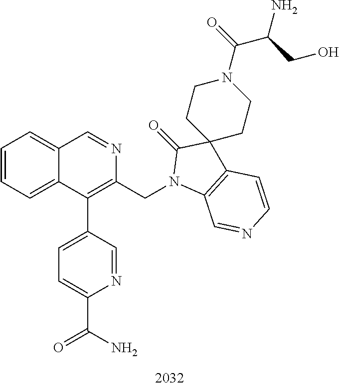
C1=CC=C2C(=C1)C=NC(CN1C3=C(C=CN=C3)C3(C1=O)CCN(C(=O)C(CO)N)CC3)=C2C1=CC=C(C(N)=O)N=C1
